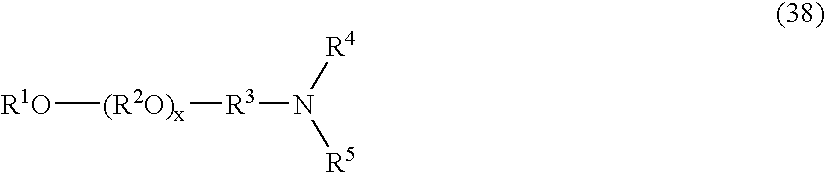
[(R2O)x]([R3]N([R5])[R4])[R1O]
